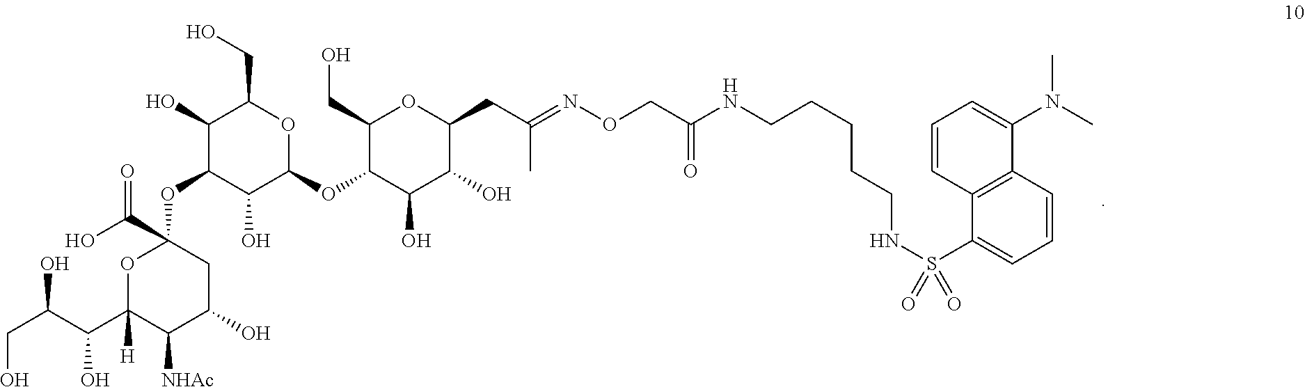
C1(O)C(OC2(C(=O)O)OC(C(O)C(O)CO)([H])C([NHAc])C(O)C2)C(O)C(OC2C(O)C(O)C(CC(=NOCC(NCCCCCNS(C3=CC=CC4=C3C=CC=C4N(C)C)(=O)=O)=O)C)OC2CO)OC1CO
